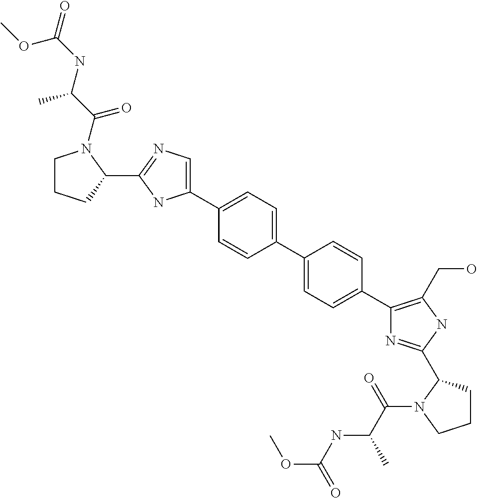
C1=C(C2=CC=C(C3=C(CO)NC(C4CCCN4C(=O)C(NC(OC)=O)C)=N3)C=C2)C=CC(C2=CN=C(C3N(C(=O)C(NC(=O)OC)C)CCC3)N2)=C1
